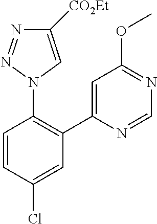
C1=C(C2=C(N3C=C([CO2Et])N=N3)C=CC(Cl)=C2)N=CN=C1OC
